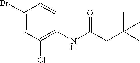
C1(Br)=CC(Cl)=C(NC(=O)CC(C)(C)C)C=C1
